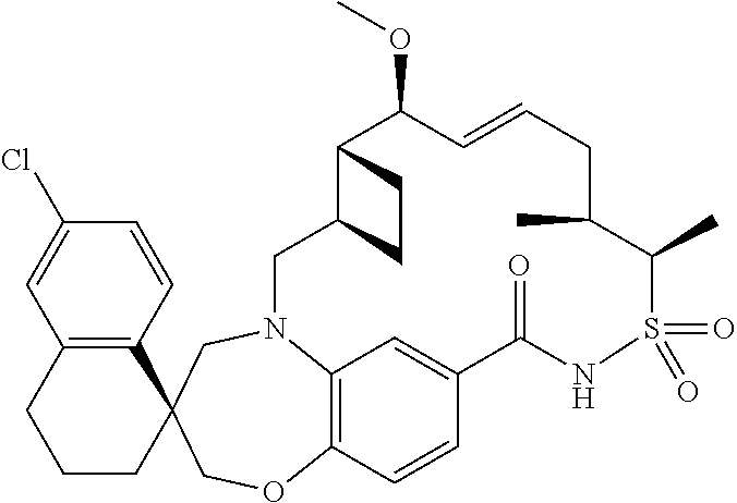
C12=C(C=CC(Cl)=C1)C1(CCC2)COC2=C3N(C1)CC1C(C(OC)C=CCC(C)C(C)S(=O)(=O)NC(=O)C(=C3)C=C2)CC1
